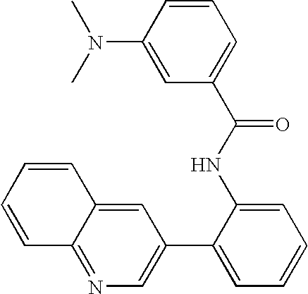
C1=C2C(=NC=C1C1=CC=CC=C1NC(C1=CC=CC(N(C)C)=C1)=O)C=CC=C2
